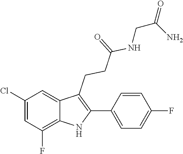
C1(C2=C(CCC(=O)NCC(=O)N)C3=CC(Cl)=CC(F)=C3N2)=CC=C(F)C=C1
